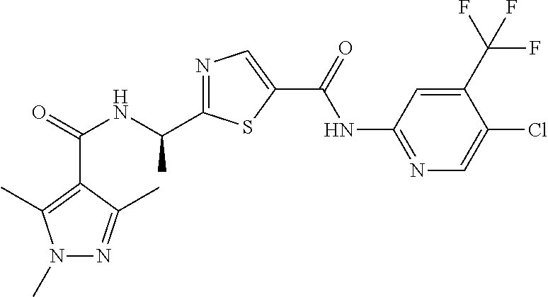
C(=O)(NC(C)C1=NC=C(C(NC2=NC=C(Cl)C(C(F)(F)F)=C2)=O)S1)C1=C(C)N(C)N=C1C
